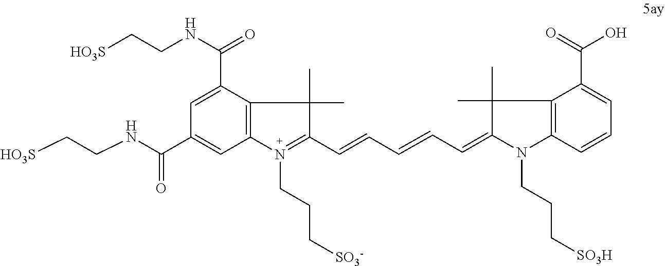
[HO3S]CCNC(C1=CC2=C(C(C(NCC[HO3S])=O)=C1)C(C)(C)C(C=CC=CC=C1C(C)(C)C3=C(N1CCC[SO3H])C=CC=C3C(=O)O)=N2CCC[SO3-])=O
